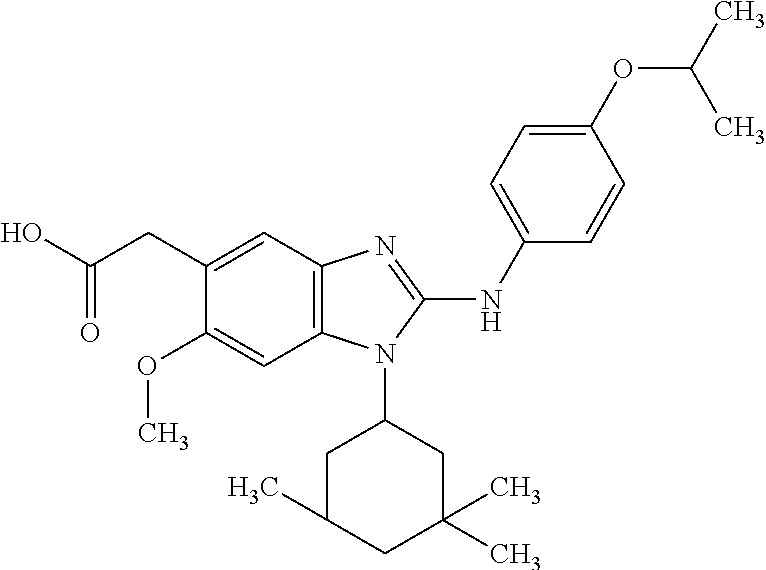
C12=C(C=C(CC(O)=O)C(OC)=C1)N=C(NC1=CC=C(OC(C)C)C=C1)N2C1CC(C)CC(C)(C)C1
